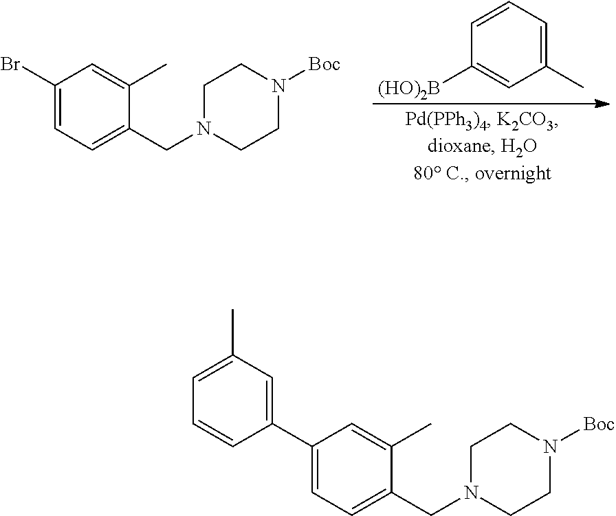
C1(Br)=CC=C(CN2CCN([Boc])CC2)C(C)=C1.C1=CC=C(C)C=C1[(HO)2B].C1(C2=CC(C)=CC=C2)=CC=C(CN2CCN([Boc])CC2)C(C)=C1
